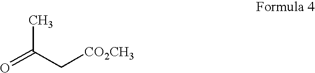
O=C(C[CO2CH3])C
